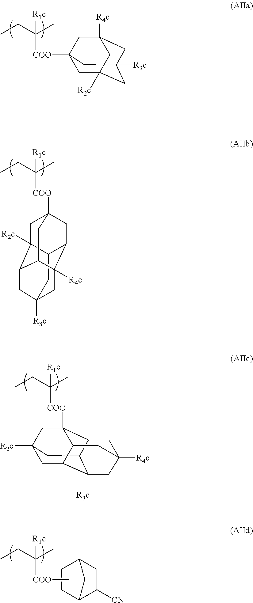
C12([R3c])CC3([COO]C(C)(CC)[R1c])CC([R2c])(C1)CC([R4c])(C3)C2.C12CC3([R3c])CC4C1([R2c])CC1([COO]C(C)(CC)[R1c])CC2C([R4c])(C4C1)C3.C12CC3([R2c])CC4C1([R3c])CC1([R4c])CC2C([COO]C(C)(CC)[R1c])(C3)C4C1.C12C([CN])CC(C1)CC2.[COO](C(C)(CC)[R1c])C
